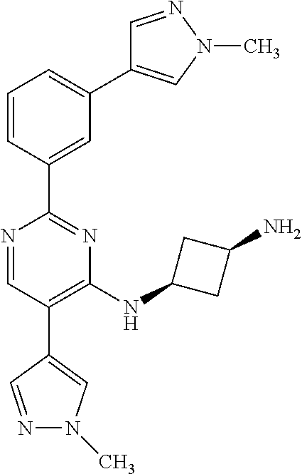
C1=CC(C2=NC(NC3CC(N)C3)=C(C3=CN(C)N=C3)C=N2)=CC(C2=CN(C)N=C2)=C1
